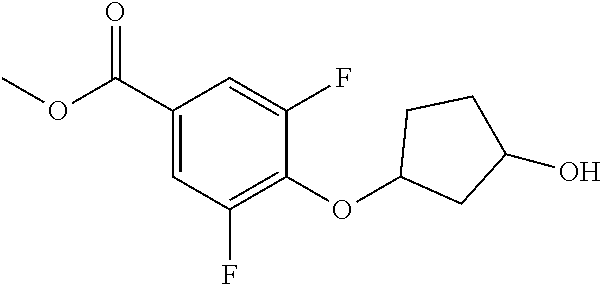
C1(OC2CC(O)CC2)=C(F)C=C(C(OC)=O)C=C1F
